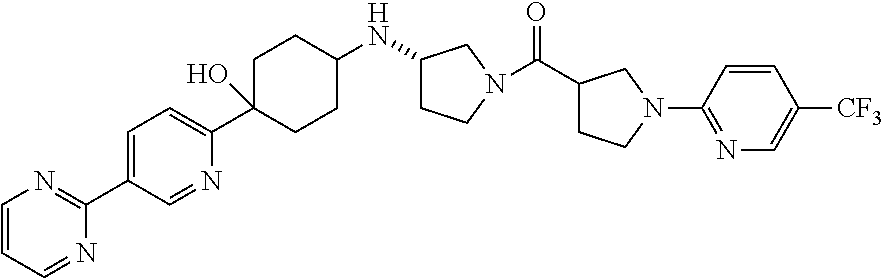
C1=C(C2=NC=CC=N2)C=NC(C2(O)CCC(NC3CCN(C(=O)C4CCN(C5=NC=C([CF3])C=C5)C4)C3)CC2)=C1
